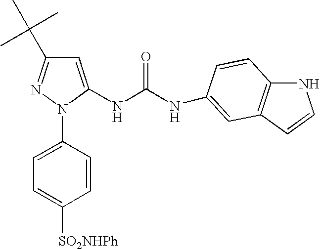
C1=C(NC(NC2=CC3=C(NC=C3)C=C2)=O)N(C2=CC=C([SO2NHPh])C=C2)N=C1C(C)(C)C
